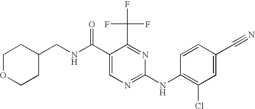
C1(C(NCC2CCOCC2)=O)=CN=C(NC2=C(Cl)C=C(C#N)C=C2)N=C1C(F)(F)F
